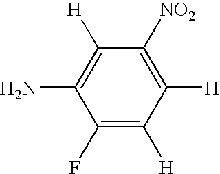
C1(F)=C([H])C([H])=C([NO2])C([H])=C1N
